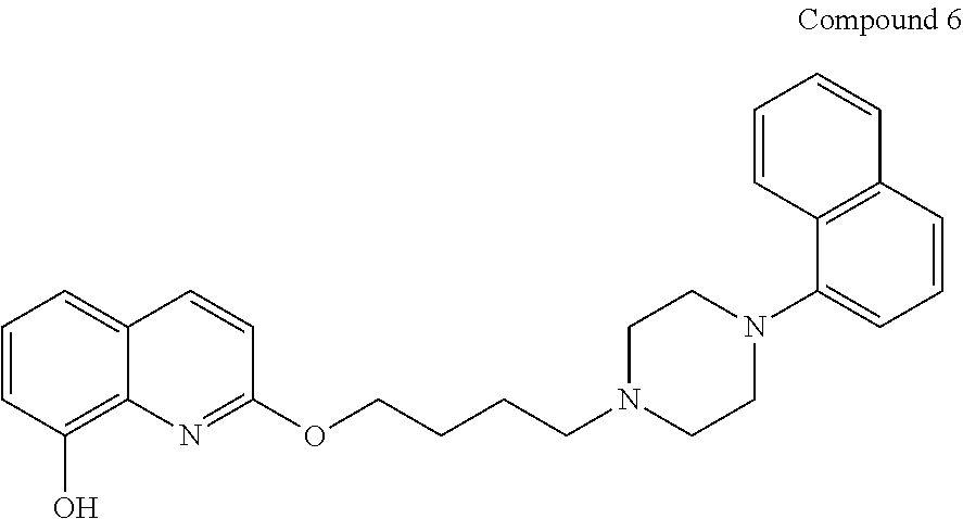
C1=CC(O)=C2C(=C1)C=CC(OCCCCN1CCN(C3=CC=CC4=C3C=CC=C4)CC1)=N2
